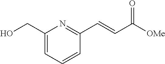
C1(CO)=CC=CC(C=CC([OMe])=O)=N1
